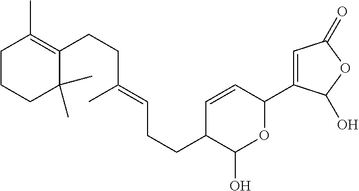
C1CCC(C)(C)C(CCC(C)=CCCC2C(O)OC(C3=CC(=O)OC3O)C=C2)=C1C
